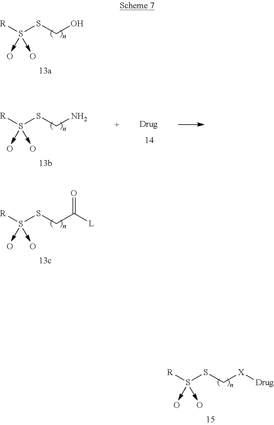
[R]SSC[X][Drug].O.O.[R]SSCO.O.O.[R]SSCN.O.O.[R]SSCC([L])=O.O.O
